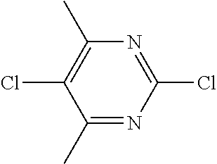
C1(Cl)=NC(C)=C(Cl)C(C)=N1
